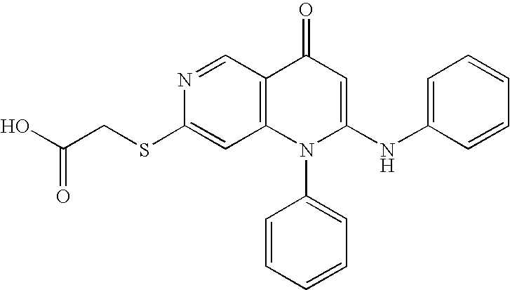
C1(SCC(O)=O)=CC2=C(C=N1)C(=O)C=C(NC1=CC=CC=C1)N2C1=CC=CC=C1
